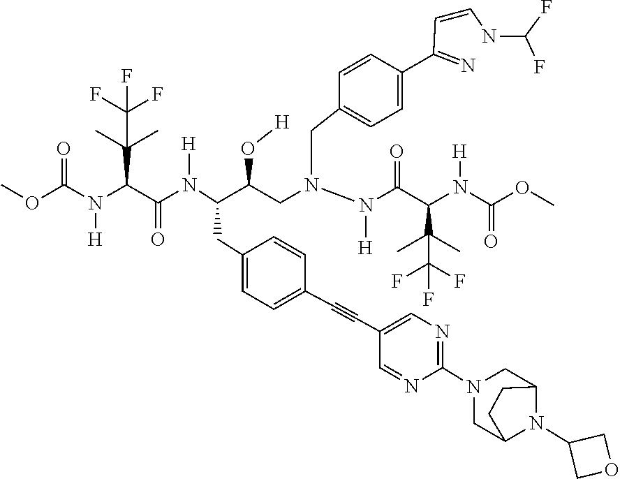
O(C(=O)N(C(C(=O)N(C(C(CN(CC1=CC=C(C(=N)C=CNC(F)F)C=C1)N(C(C(C(C)(C)C(F)(F)F)N(C(OC)=O)[H])=O)[H])O[H])CC1=CC=C(C#CC2=CN=C(N3CC4N(C5COC5)C(C3)CC4)N=C2)C=C1)[H])C(C)(C)C(F)(F)F)[H])C
